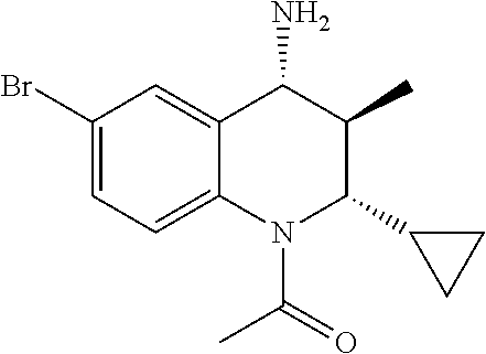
C1(Br)=CC=C2C(=C1)C(N)C(C)C(C1CC1)N2C(=O)C
